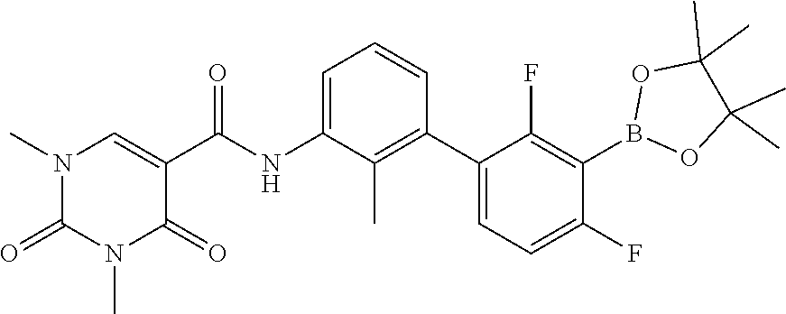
O1C(C)(C)C(C)(C)OB1C1=C(F)C(C2=C(C)C(NC(C3=CN(C)C(=O)N(C)C3=O)=O)=CC=C2)=CC=C1F
